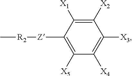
C1([Z][R2]C)=C([X5])C([X4])=C([X3])C([X2])=C1[X1]
